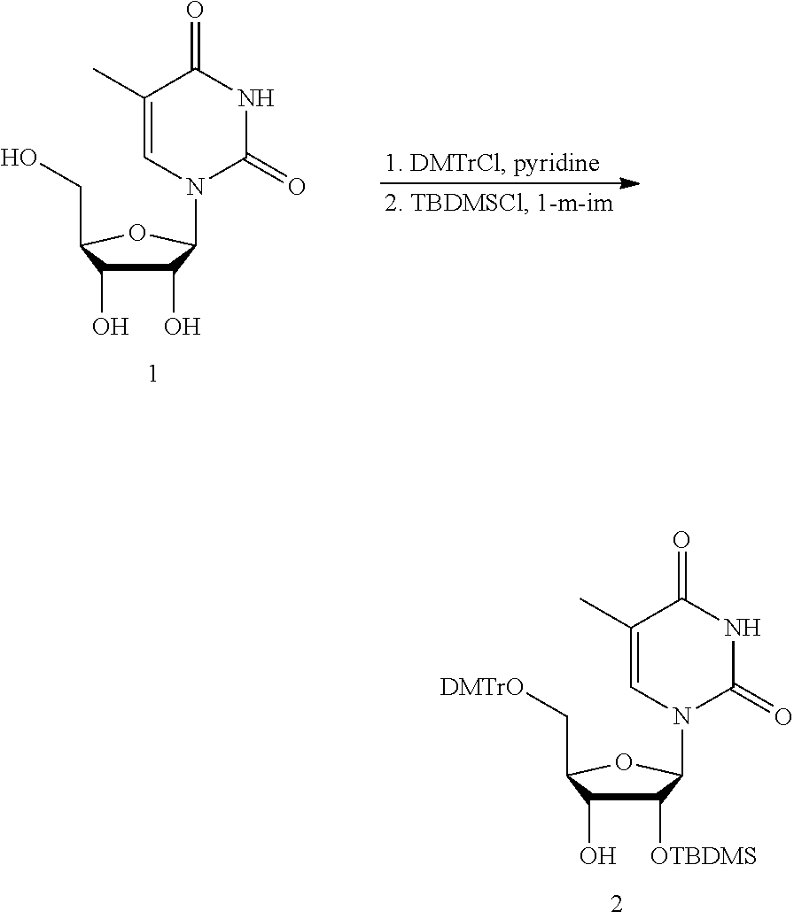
C1([OTBDMS])C(O)C(C[DMTrO])OC1N1C(=O)NC(=O)C(C)=C1.C1(O)C(O)C(CO)OC1N1C(=O)NC(=O)C(C)=C1
